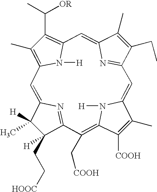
C1(C)([H])C([H])(CC[HOOC])C2=NC1=CC1=C(C)C(C(C)[OR])=C(N1[H])C=C1C(C)=C(CC)C(=N1)C=C1C(C)=C([COOH])C(=C2C[COOH])N1[H]
